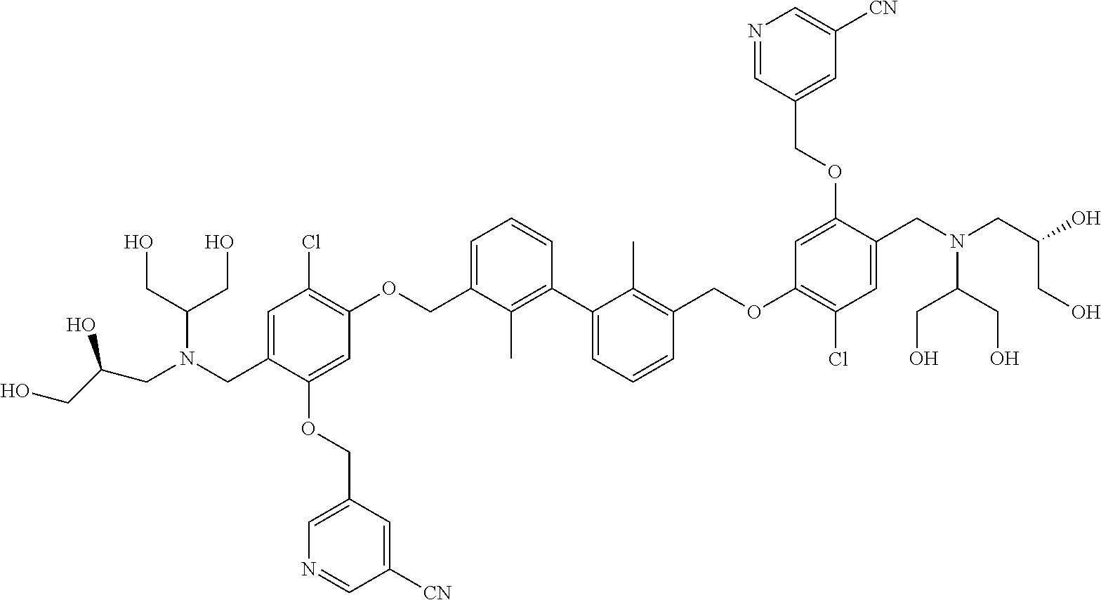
C1=C(COC2=C(Cl)C=C(CN(CC(CO)O)C(CO)CO)C(OCC3=CN=CC([CN])=C3)=C2)C(C)=C(C2=CC=CC(COC3=C(Cl)C=C(CN(CC(CO)O)C(CO)CO)C(OCC4=CC([CN])=CN=C4)=C3)=C2C)C=C1
